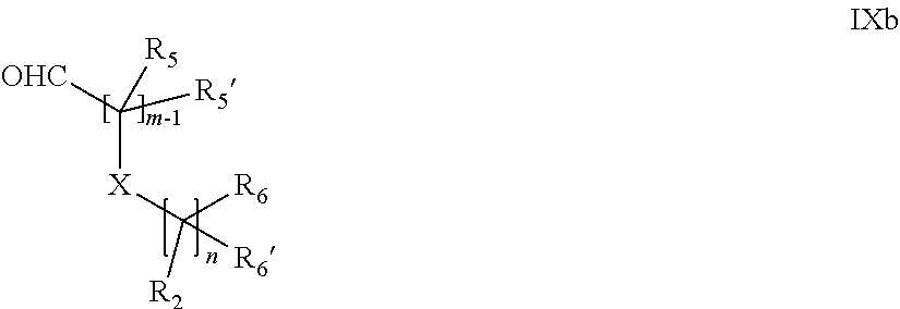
C([X]C([R2])([R6])[R6])([OHC])([R5])[R5]
